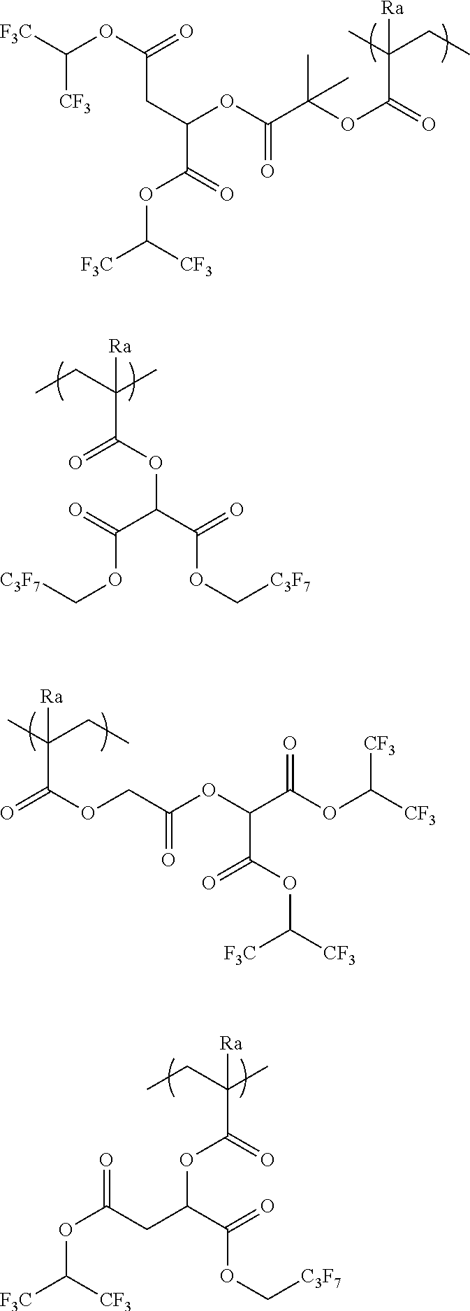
O=C(CC(C(=O)OC[C3F7])OC(=O)C(C)(CC)[Ra])OC([F3C])[CF3].C(C(C(=O)OC[C3F7])OC(=O)C(CC)(C)[Ra])(OC[C3F7])=O.C(C(=O)OCC(OC(C(OC([CF3])[CF3])=O)C(=O)OC([F3C])[CF3])=O)(CC)([Ra])C.C(C(=O)OC(C(OC(CC(OC([F3C])[CF3])=O)C(OC([F3C])[CF3])=O)=O)(C)C)(CC)([Ra])C
